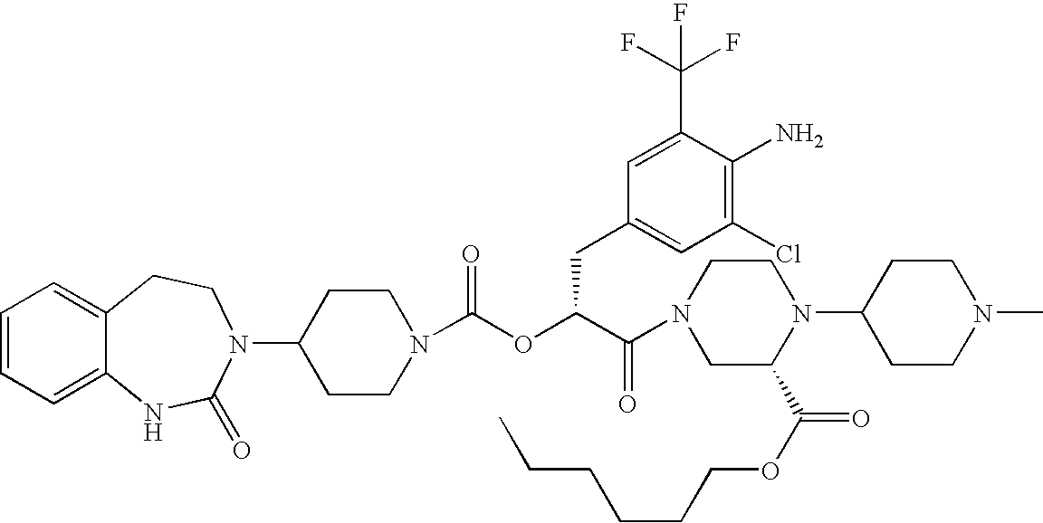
C1(N2C(=O)NC3=CC=CC=C3CC2)CCN(C(OC(C(N2CC(C(OCCCCCC)=O)N(C3CCN(C)CC3)CC2)=O)CC2=CC(Cl)=C(N)C(C(F)(F)F)=C2)=O)CC1
